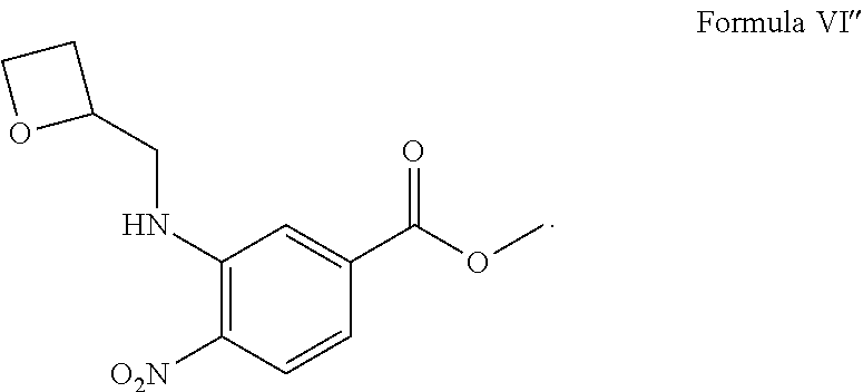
C1(NCC2CCO2)=C([O2N])C=CC(C(=O)OC)=C1
